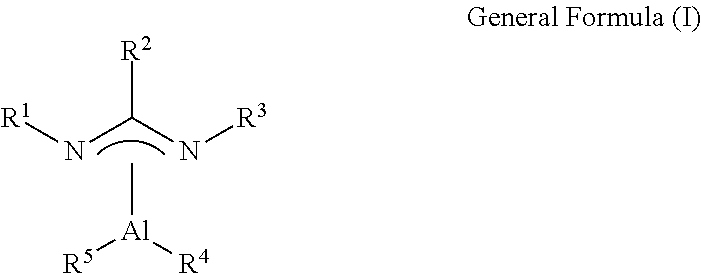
[R1]NC(N[R3])[R2].C[Al]([R4])[R5]
